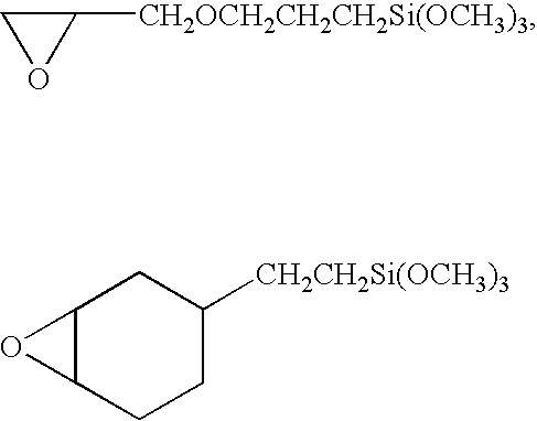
C1([CH2OCH2CH2CH2Si(OCH3)3])CO1.C12C(CCC([CH2CH2Si(OCH3)3])C1)O2
